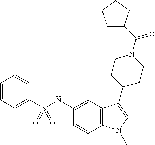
C1(S(NC2=CC3=C(C=C2)N(C)C=C3C2CCN(C(=O)C3CCCC3)CC2)(=O)=O)=CC=CC=C1
